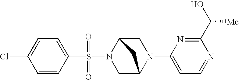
ClC1=CC=C(S(N2CC3N(C4=CC=NC(C(O)[Me])=N4)CC2C3)(=O)=O)C=C1
